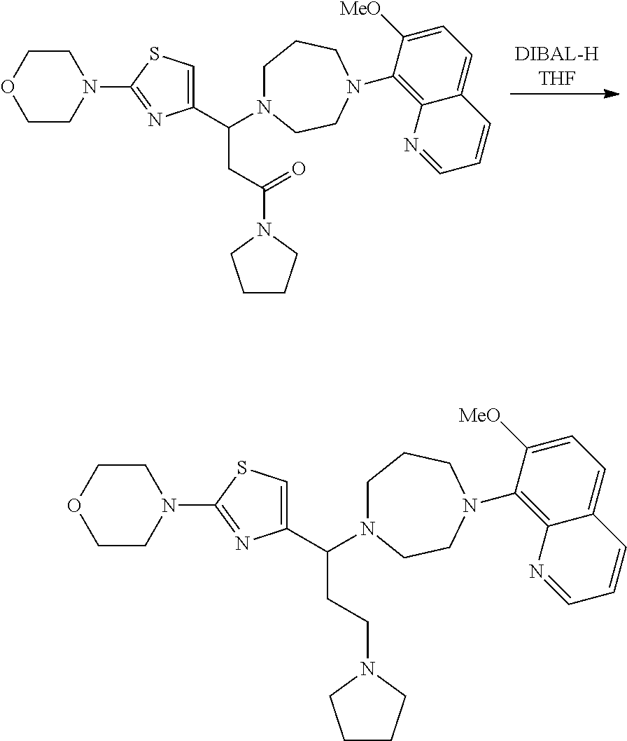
C1CCN(C(C2=CSC(N3CCOCC3)=N2)CC(N2CCCC2)=O)CCN1C1=C2C(=CC=C1[MeO])C=CC=N2.C1CCN(C(C2=CSC(N3CCOCC3)=N2)CCN2CCCC2)CCN1C1=C2C(=CC=C1[MeO])C=CC=N2
